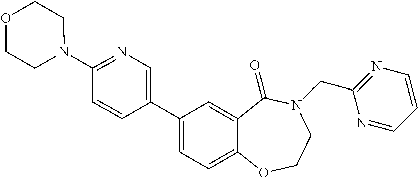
C1(C2=CC=C3C(=C2)C(=O)N(CC2=NC=CC=N2)CCO3)=CN=C(N2CCOCC2)C=C1
